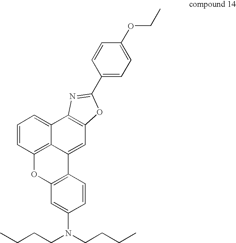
C1=CC2=C3C(=C1)C1=C(C=C3C3=C(O2)C=C(N(CCCC)CCCC)C=C3)OC(C2=CC=C(OCC)C=C2)=N1
